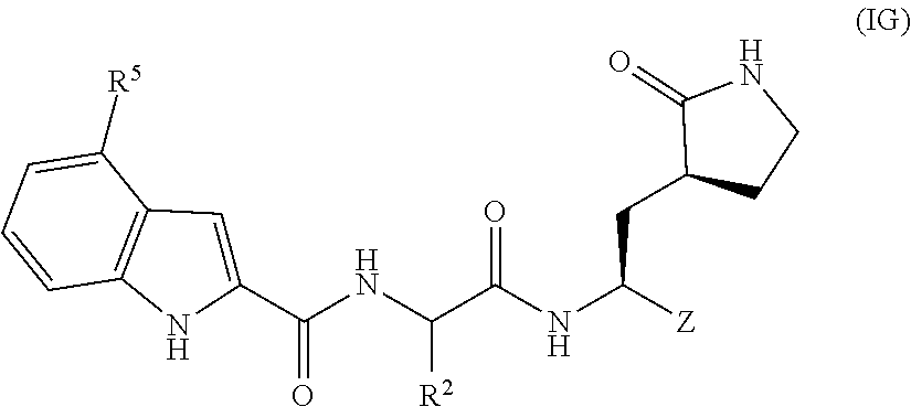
C1(C(NC(C(NC([Z])CC2C(=O)NCC2)=O)[R2])=O)=CC2=C(N1)C=CC=C2[R5]
